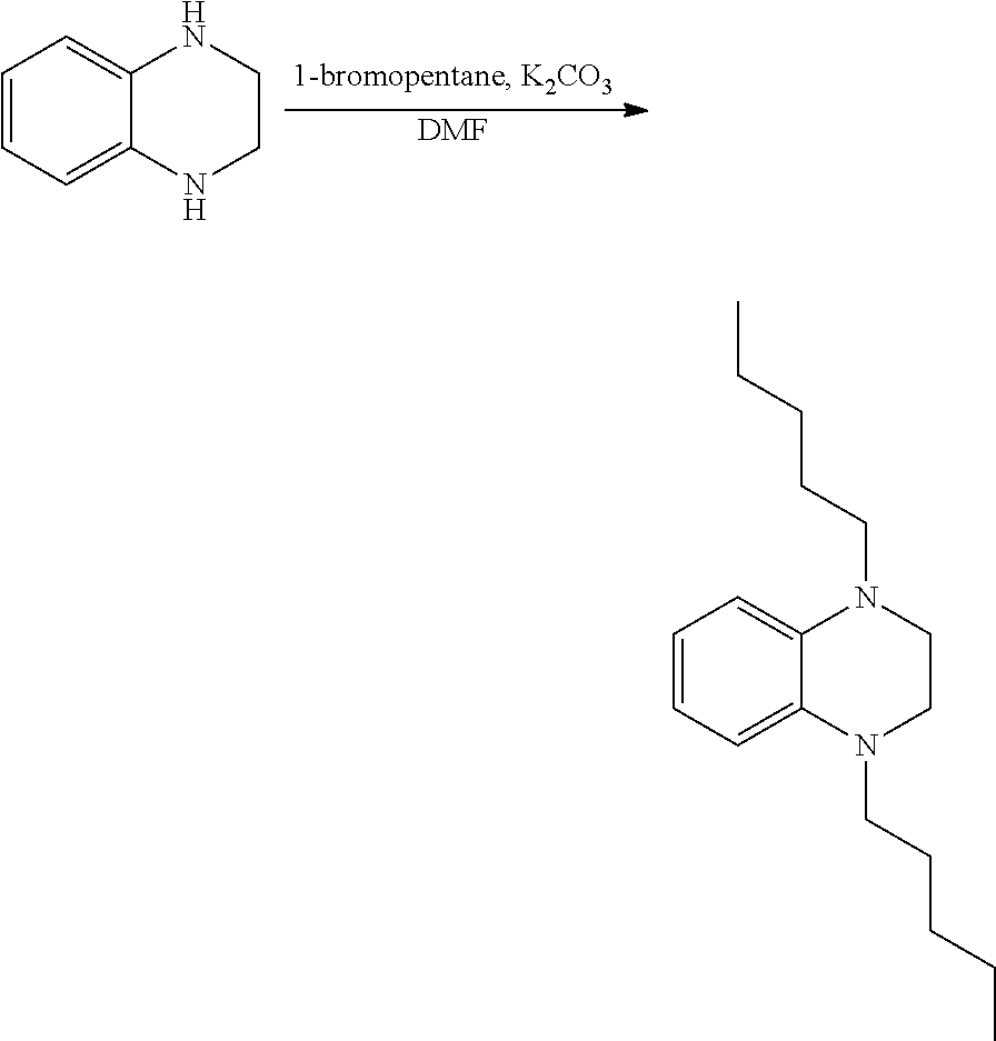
[DMF].C1=CC=C2C(=C1)NCCN2.C1=CC=C2C(=C1)N(CCCCC)CCN2CCCCC
